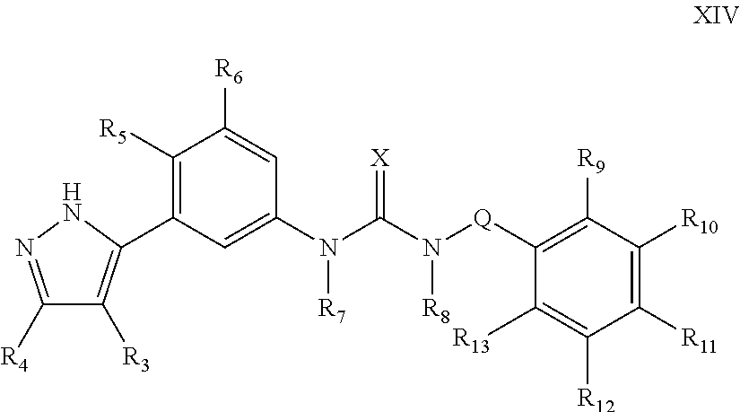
C1([R5])=C(C2=C([R3])C([R4])=NN2)C=C(N(C(N([Q]C2=C([R9])C([R10])=C([R11])C([R12])=C2[R13])[R8])=[X])[R7])C=C1[R6]
